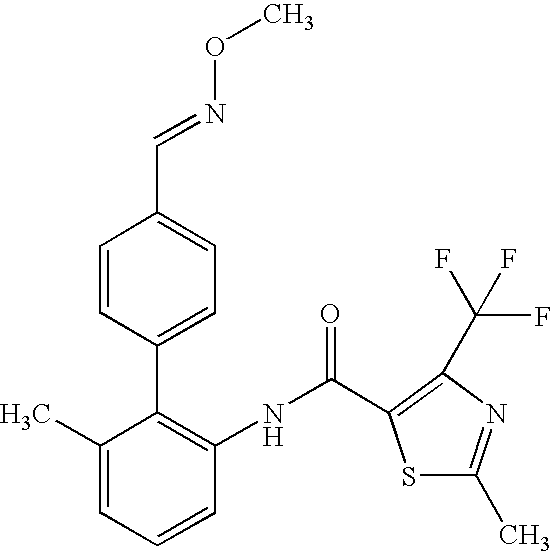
C1=C(C)C(C2=CC=C(C=NOC)C=C2)=C(NC(=O)C2=C(C(F)(F)F)N=C(C)S2)C=C1
